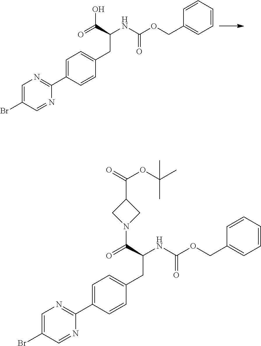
C1=C(Br)C=NC(C2=CC=C(CC(NC(OCC3=CC=CC=C3)=O)C(=O)O)C=C2)=N1.C1=C(Br)C=NC(C2=CC=C(CC(NC(OCC3=CC=CC=C3)=O)C(=O)N3CC(C(=O)OC(C)(C)C)C3)C=C2)=N1
